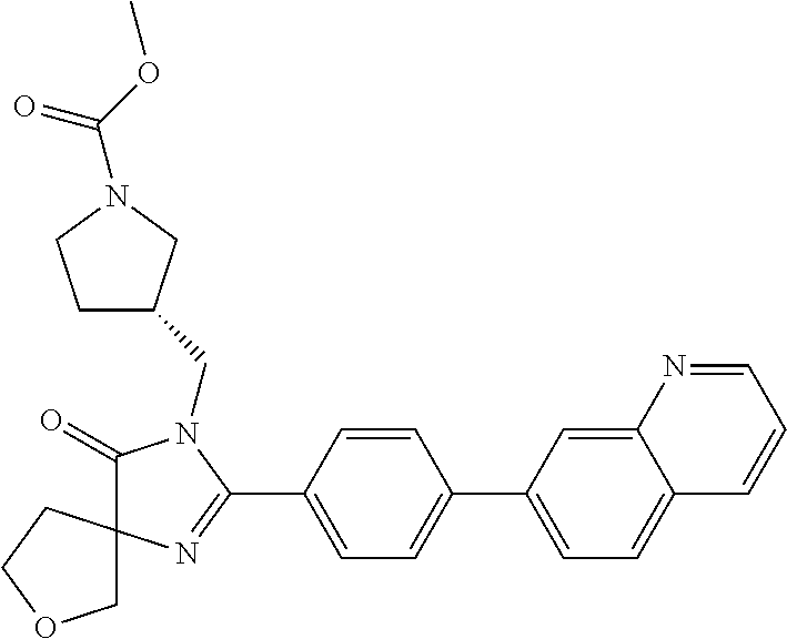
C1(=O)N(CC2CCN(C(OC)=O)C2)C(C2=CC=C(C3=CC=C4C(=C3)N=CC=C4)C=C2)=NC12COCC2
